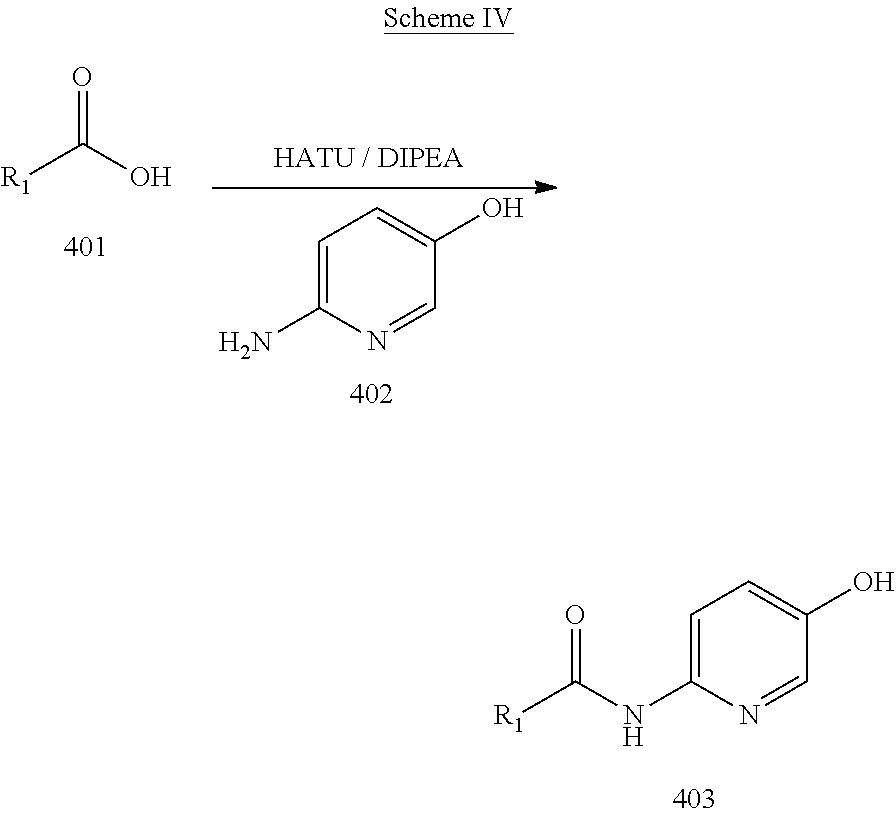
O=C(NC1=CC=C(O)C=N1)[R1].O=C(O)[R1].C1=C(N)N=CC(O)=C1
